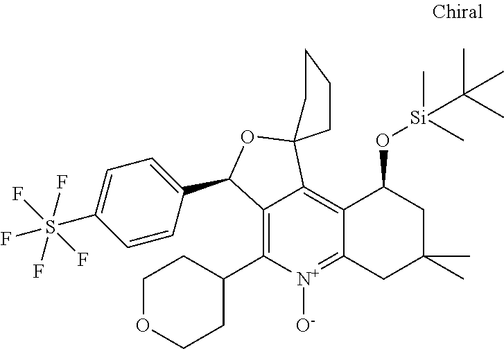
C12=C(C3CCOCC3)[N+]([O-])=C3C(=C1C1(OC2C2=CC=C(S(F)(F)(F)(F)F)C=C2)CCCC1)C(O[Si](C)(C)C(C)(C)C)CC(C)(C)C3
